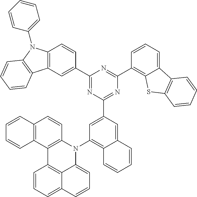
C12=C(C=CC3=C1C=CC=C3)N(C1=C3C(=CC(C4=NC(C5=C6C(=CC=C5)C5=C(S6)C=CC=C5)=NC(C5=CC6=C(C=C5)N(C5=CC=CC=C5)C5=C6C=CC=C5)=N4)=C1)C=CC=C3)C1=CC=CC3=CC=CC2=C13
